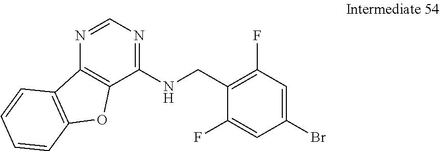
C1(F)=CC(Br)=CC(F)=C1CNC1=NC=NC2=C1OC1=C2C=CC=C1
